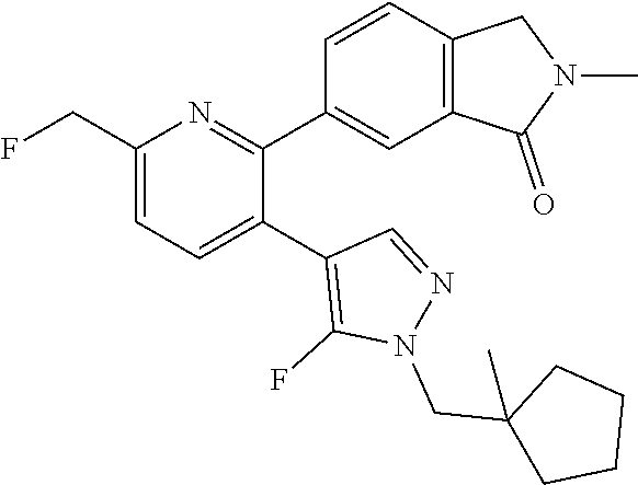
C1(CF)=CC=C(C2=C(F)N(CC3(C)CCCC3)N=C2)C(C2=CC3=C(C=C2)CN(C)C3=O)=N1
